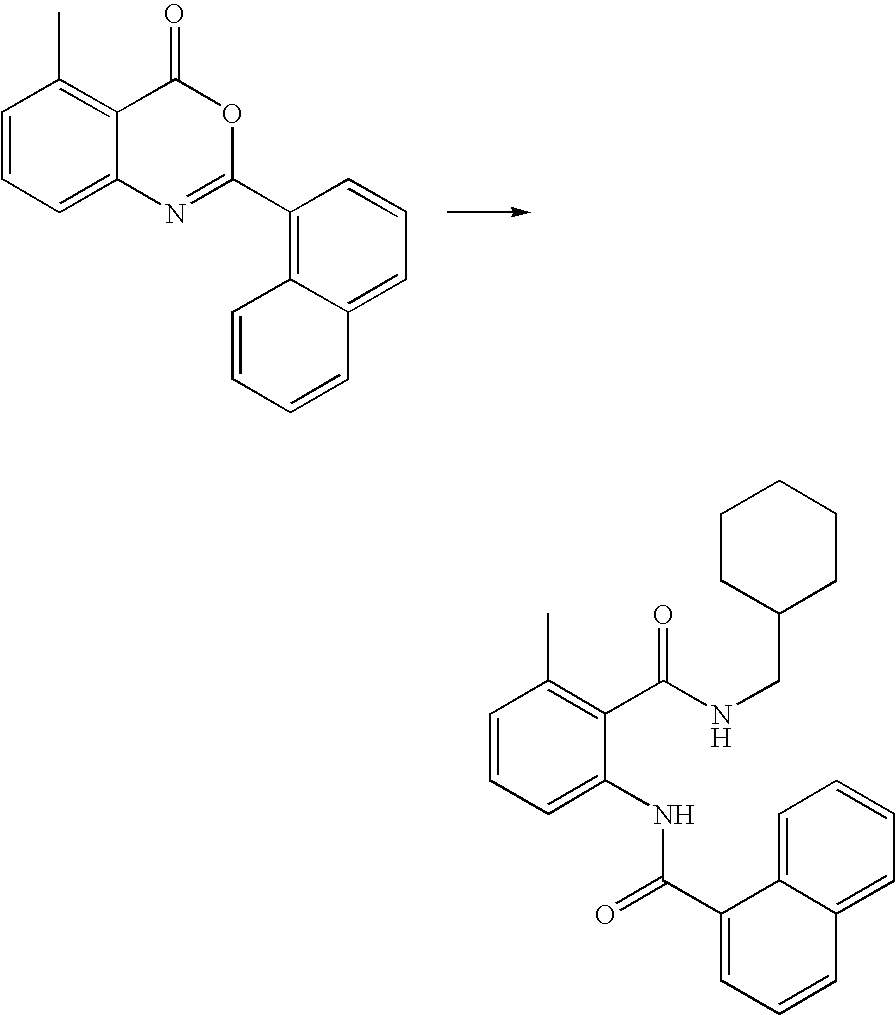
C1=CC=C2C(=C1C)C(=O)OC(C1=C3C(=CC=C1)C=CC=C3)=N2.C1=CC=C(NC(=O)C2=CC=CC3=CC=CC=C32)C(C(NCC2CCCCC2)=O)=C1C
